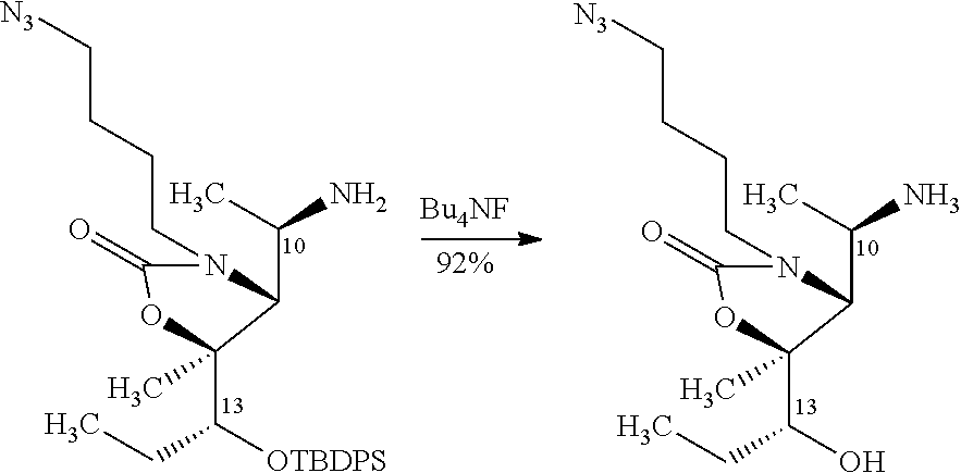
N1(CCCC[N3])C(=O)OC(C(CC)[OTBDPS])(C)C1C(N)C.N1(CCCC[N3])C(=O)OC(C(CC)O)(C)C1C(N)C
